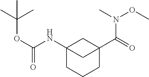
C12(NC(=O)OC(C)(C)C)CCCC(C(=O)N(C)OC)(C1)C2
